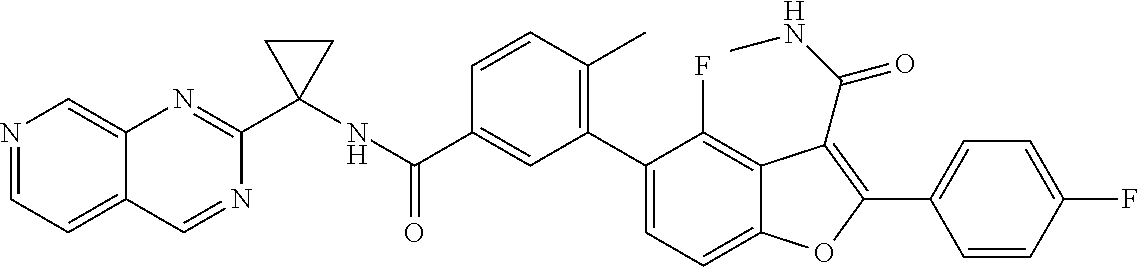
N(C(C1=CC(C2=CC=C3C(=C2F)C(C(NC)=O)=C(C2=CC=C(F)C=C2)O3)=C(C)C=C1)=O)C1(C2=NC3=CN=CC=C3C=N2)CC1
